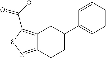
C12=C(C(O)=O)SN=C1CCC(C1=CC=CC=C1)C2
